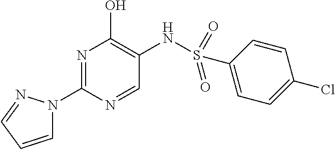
N1=C(N2C=CC=N2)N=CC(NS(=O)(C2=CC=C(Cl)C=C2)=O)=C1O
